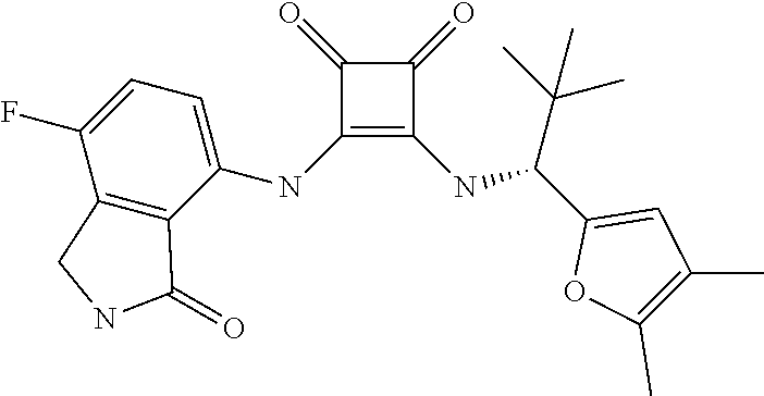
C1(NC2=CC=C(F)C3=C2C(=O)NC3)=C(NC(C2=CC(C)=C(C)O2)C(C)(C)C)C(=O)C1=O
